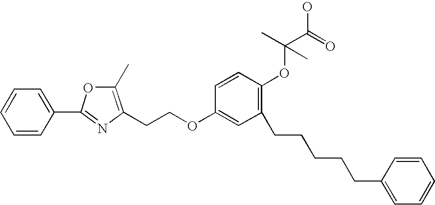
C1=CC(C2=NC(CCOC3=CC(CCCCCC4=CC=CC=C4)=C(OC(C(O)=O)(C)C)C=C3)=C(C)O2)=CC=C1
